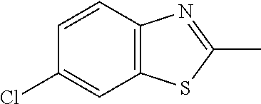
C1=CC2=C(C=C1Cl)SC(C)=N2
